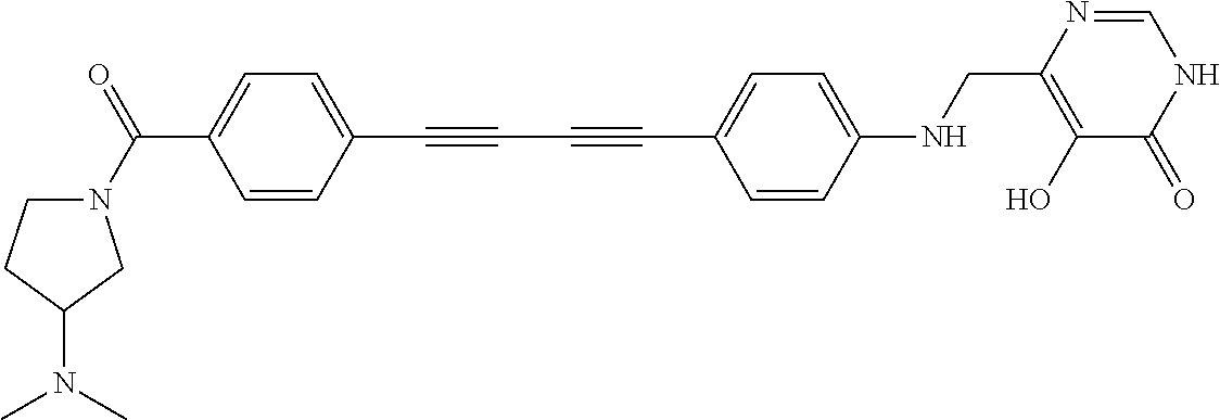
C1=C(C(N2CCC(N(C)C)C2)=O)C=CC(C#CC#CC2=CC=C(NCC3=C(O)C(=O)NC=N3)C=C2)=C1
